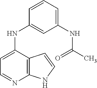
C1=C(NC2=CC(NC(C)=O)=CC=C2)C2=C(N=C1)NC=C2
